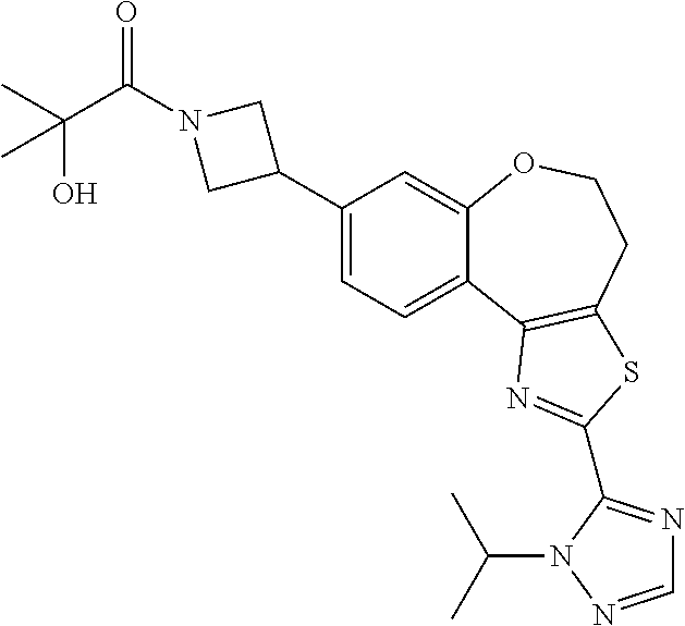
C1(C2CN(C(=O)C(O)(C)C)C2)=CC=C2C(=C1)OCCC1=C2N=C(C2=NC=NN2C(C)C)S1
